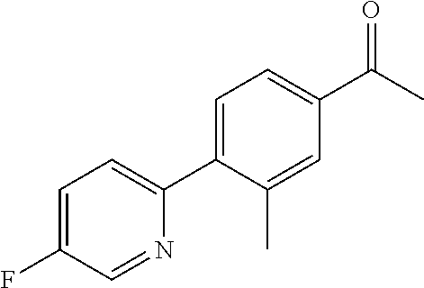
C1=C(F)C=NC(C2=CC=C(C(C)=O)C=C2C)=C1
